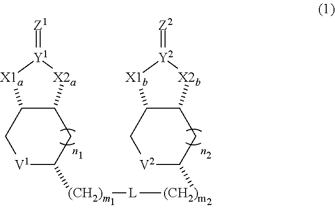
[V1]1C([(CH2)m][L][(CH2)m]C2CC3C(C[V2]2)[X1b][Y2](=[Z2])[X2b]3)CC2C(C1)[X1a][Y1](=[Z1])[X2a]2
